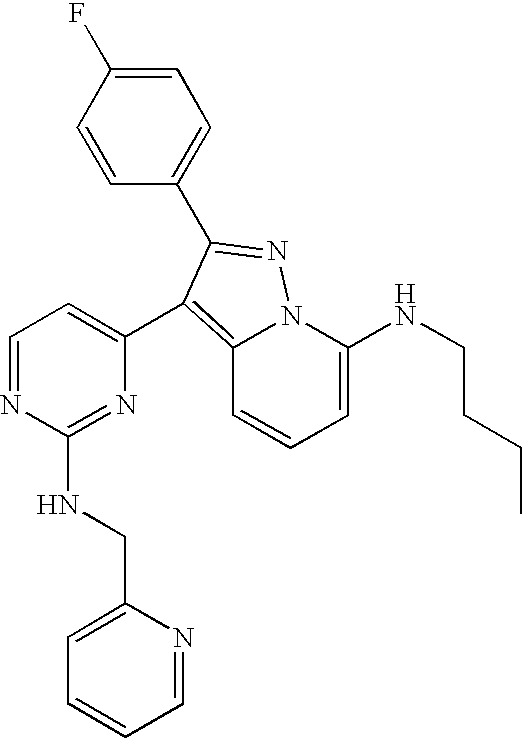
C12=C(C3=CC=NC(NCC4=CC=CC=N4)=N3)C(C3=CC=C(F)C=C3)=NN1C(NCCCC)=CC=C2
